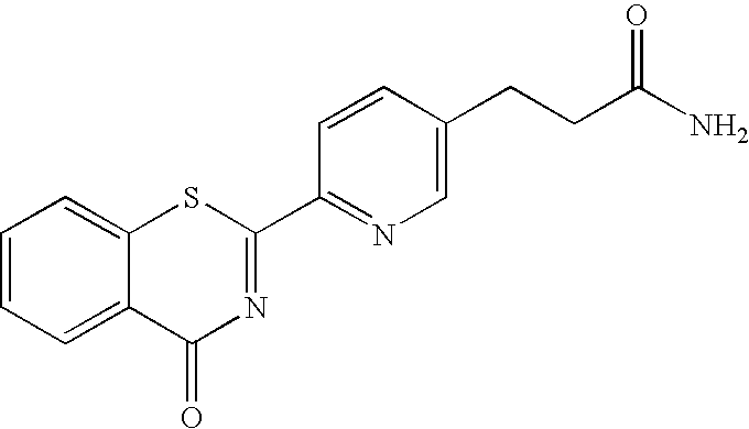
C1=CC=C2C(=C1)SC(C1=NC=C(CCC(N)=O)C=C1)=NC2=O
